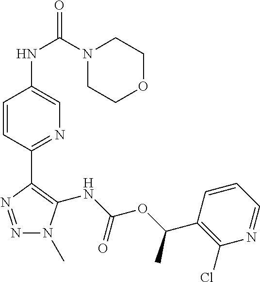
C1=CC(C2=C(NC(OC(C3=C(Cl)N=CC=C3)C)=O)N(C)N=N2)=NC=C1NC(=O)N1CCOCC1
